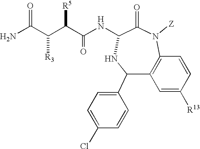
N1([Z])C(=O)C(NC(C([R5])C(C(N)=O)[R3])=O)NC(C2=CC=C(Cl)C=C2)C2=C1C=CC([R13])=C2
